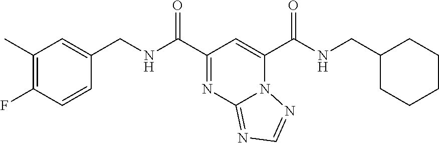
C1(C)=C(F)C=CC(CNC(C2=NC3=NC=NN3C(C(NCC3CCCCC3)=O)=C2)=O)=C1
